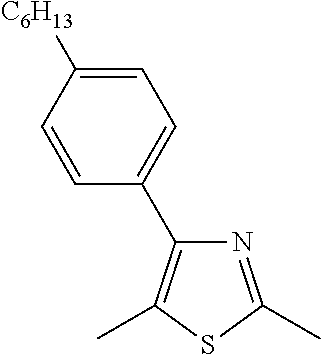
N1=C(C)SC(C)=C1C1=CC=C([C6H13])C=C1
